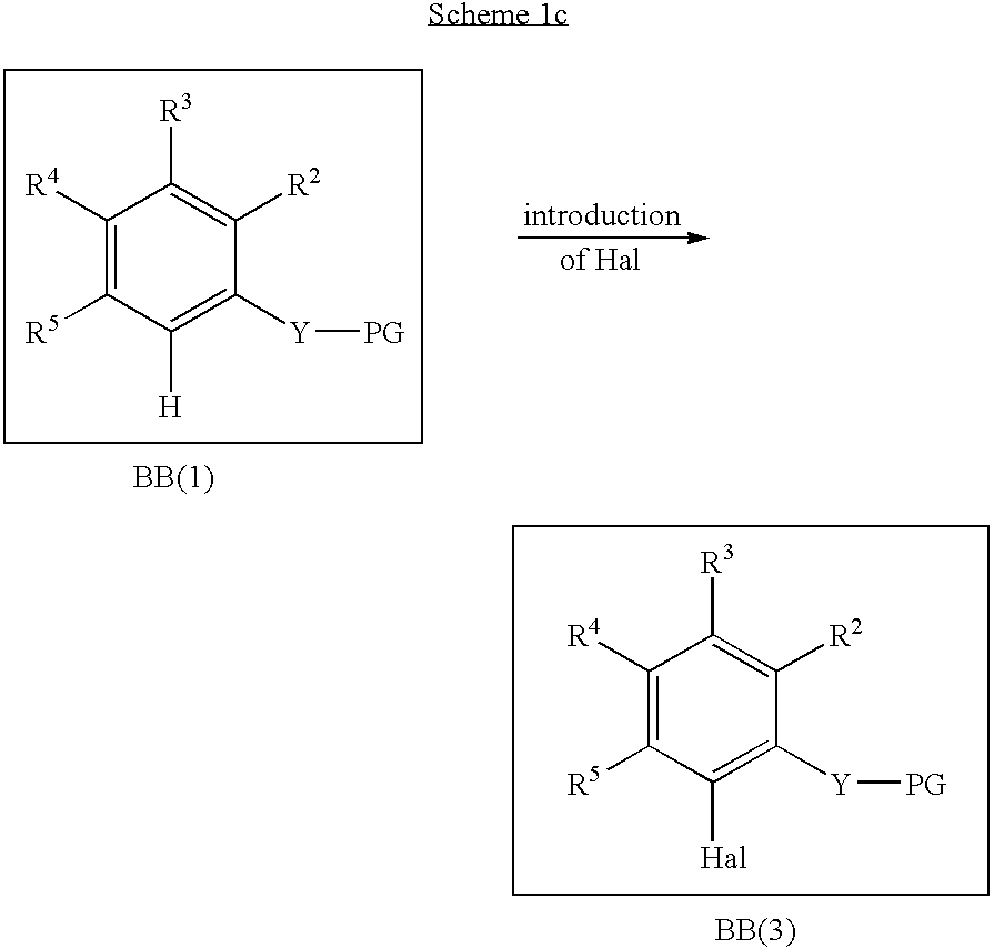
C1([R4])=C([R5])C([Hal])=C([Y][PG])C([R2])=C1[R3].C1([R4])=C([R5])C([H])=C([Y][PG])C([R2])=C1[R3]
